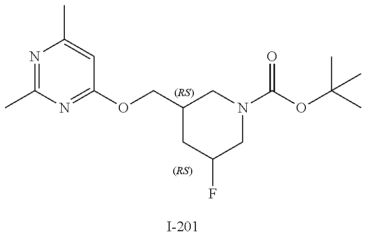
N1=C(C)N=C(OCC2CC(F)CN(C(OC(C)(C)C)=O)C2)C=C1C
